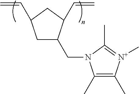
C1C(CN2C(C)=C(C)[N+](C)=C2C)C(C=C)CC1C=C
